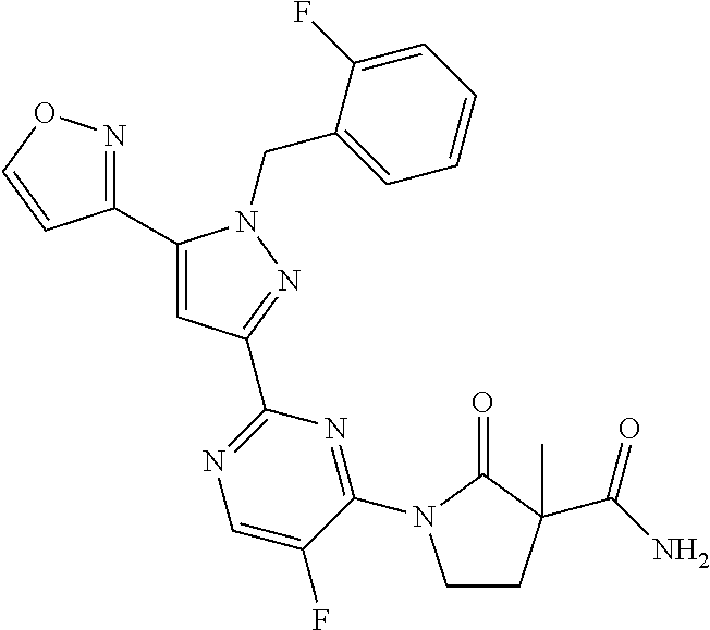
C1(C2=NOC=C2)=CC(C2=NC=C(F)C(N3CCC(C)(C(N)=O)C3=O)=N2)=NN1CC1=CC=CC=C1F
